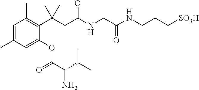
C1(C(CC(NCC(NCCC[SO3H])=O)=O)(C)C)=C(C)C=C(C)C=C1OC(=O)C(C(C)C)N
